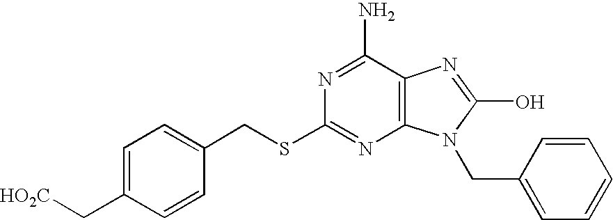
C12=C(C(N)=NC(SCC3=CC=C(C[HO2C])C=C3)=N1)N=C(O)N2CC1=CC=CC=C1
